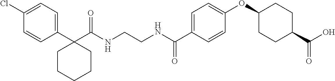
C1(C(NCCNC(C2=CC=C(OC3CCC(C(O)=O)CC3)C=C2)=O)=O)(C2=CC=C(Cl)C=C2)CCCCC1
